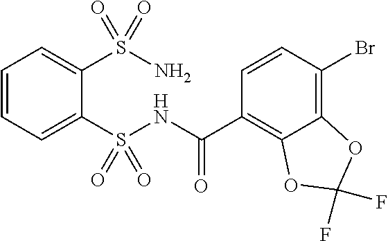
BrC1=C2C(=C(C(NS(C3=CC=CC=C3S(=O)(=O)N)(=O)=O)=O)C=C1)OC(F)(F)O2
